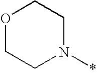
O1CCN(*)CC1
